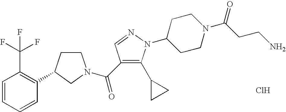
C1CC(C2=C(C(F)(F)F)C=CC=C2)CN1C(=O)C1=C(C2CC2)N(C2CCN(C(=O)CCN)CC2)N=C1.Cl
